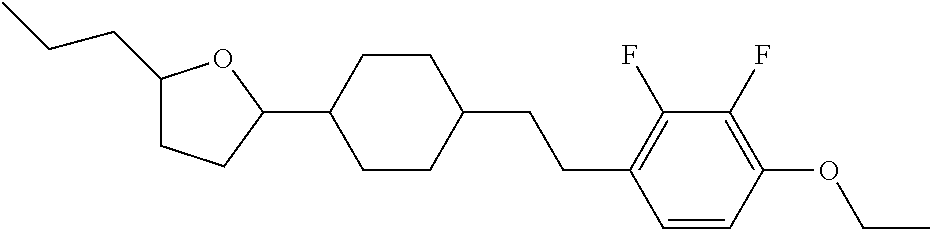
C1(CCC)CCC(C2CCC(CCC3=C(F)C(F)=C(OCC)C=C3)CC2)O1
